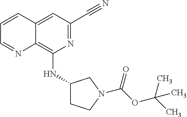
C1(NC2=C3C(=CC(C#N)=N2)C=CC=N3)CCN(C(OC(C)(C)C)=O)C1
